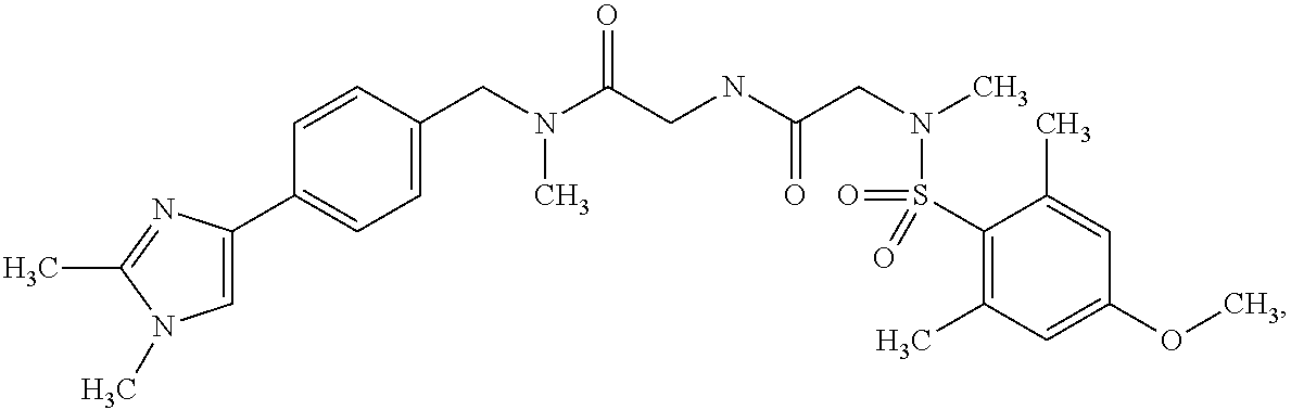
C1=CC(CN(C(CNC(CN(C)S(C2=C(C)C=C(OC)C=C2C)(=O)=O)=O)=O)C)=CC=C1C1=CN(C)C(C)=N1
